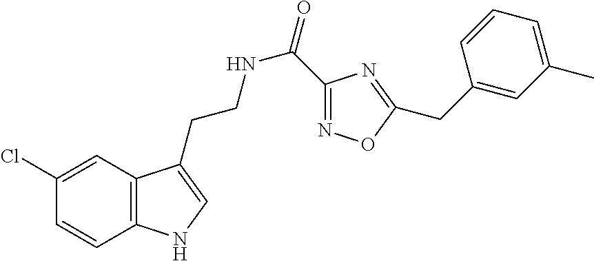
C12=C(C=C(Cl)C=C1)C(CCNC(=O)C1=NOC(CC3=CC(C)=CC=C3)=N1)=CN2
